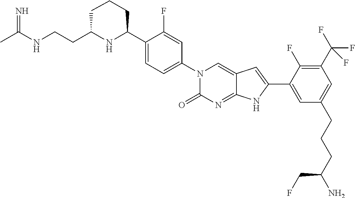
CC(NCCC1NC(C2=CC=C(N3C(=O)N=C4C(=C3)C=C(C3=CC(CCCC(N)CF)=CC(C(F)(F)F)=C3F)N4)C=C2F)CCC1)=N
